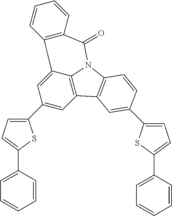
C1(C2=CC=C(C3=CC=CC=C3)S2)=CC2=C3C(=C1)C1=C(C(=O)N3C3=C2C=C(C2=CC=C(C4=CC=CC=C4)S2)C=C3)C=CC=C1
